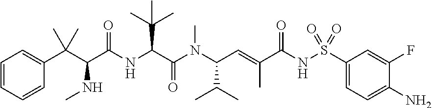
C(C(N(C(C=C(C(NS(C1=CC=C(N)C(F)=C1)(=O)=O)=O)C)C(C)C)C)=O)(C(C)(C)C)NC(C(C(C1=CC=CC=C1)(C)C)NC)=O
